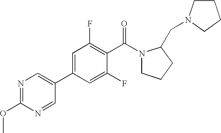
C1(OC)=NC=C(C2=CC(F)=C(C(=O)N3CCCC3CN3CCCC3)C(F)=C2)C=N1
